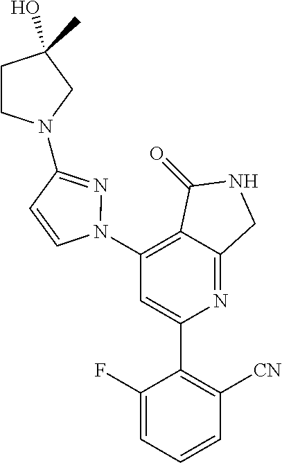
C1(N2N=C(N3CCC(C)(O)C3)C=C2)=C2C(=NC(C3=C([CN])C=CC=C3F)=C1)CNC2=O
